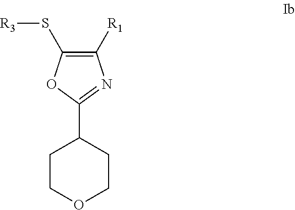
C1COCCC1C1=NC([R1])=C(S[R3])O1
